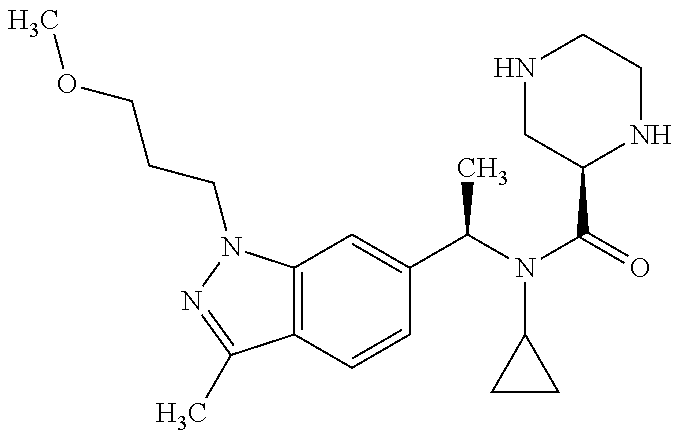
C12=C(N(CCCOC)N=C1C)C=C(C(N(C(=O)C1NCCNC1)C1CC1)C)C=C2
